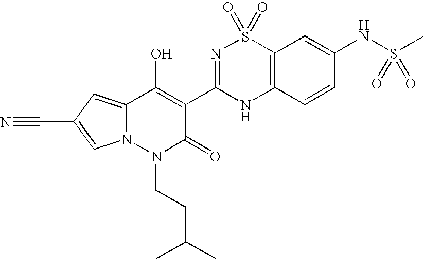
C12=CC(C#N)=CN1N(CCC(C)C)C(=O)C(C1=NS(=O)(=O)C3=C(N1)C=CC(NS(C)(=O)=O)=C3)=C2O
